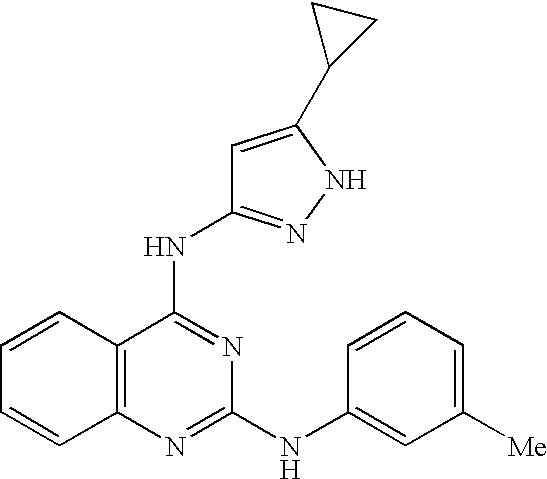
C1=CC2=C(C=C1)N=C(NC1=CC([Me])=CC=C1)N=C2NC1=NNC(C2CC2)=C1
